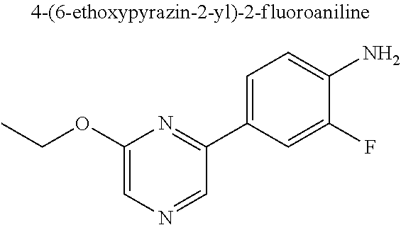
C1(C2=CC=C(N)C(F)=C2)=NC(OCC)=CN=C1
